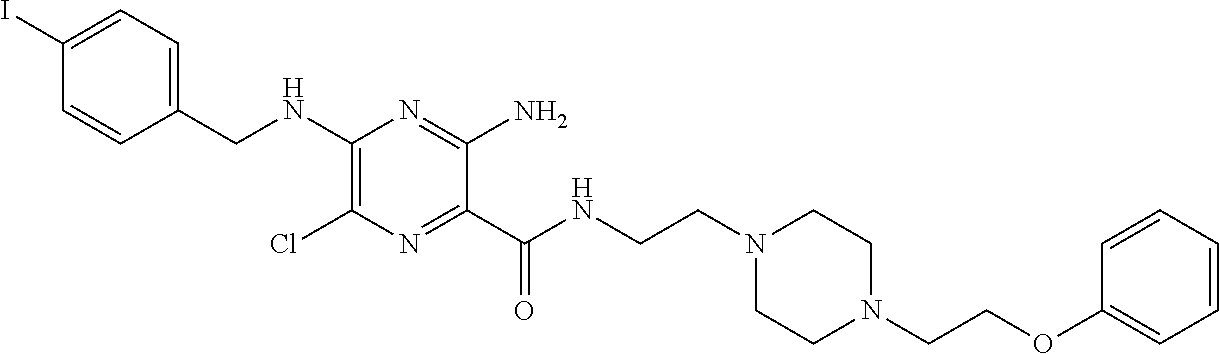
C1=C(I)C=CC(CNC2=C(Cl)N=C(C(NCCN3CCN(CCOC4=CC=CC=C4)CC3)=O)C(N)=N2)=C1
